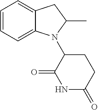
C1=CC=C2C(=C1)N(C1C(=O)NC(=O)CC1)C(C)C2
